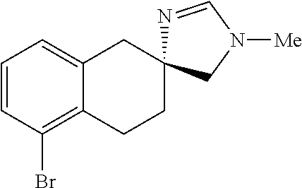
C1=CC(Br)=C2C(=C1)CC1(CC2)N=CN([Me])C1
